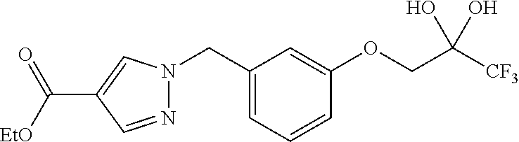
C1(CN2N=CC(C(=O)[EtO])=C2)=CC=CC(OCC([CF3])(O)O)=C1
